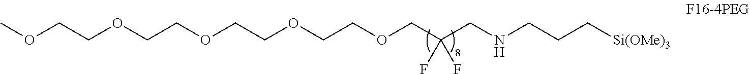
COCCOCCOCCOCCOCC(CNCCC[Si(OMe)3])(F)F
